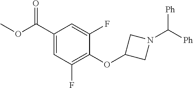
C1(C(OC)=O)=CC(F)=C(OC2CN(C([Ph])[Ph])C2)C(F)=C1
